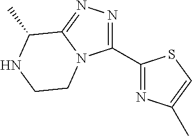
C1(C2=NC(C)=CS2)=NN=C2N1CCNC2C
